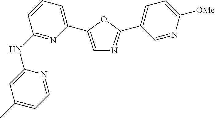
C1(NC2=NC(C3=CN=C(C4=CC=C([OMe])N=C4)O3)=CC=C2)=CC(C)=CC=N1
